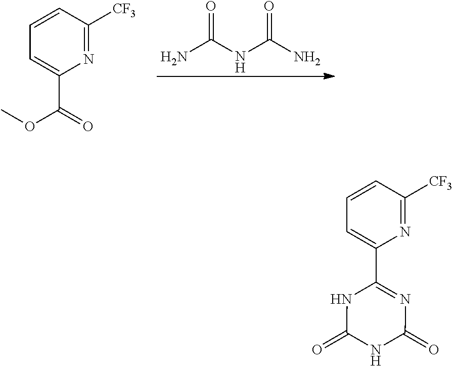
C1=CC([CF3])=NC(C2=NC(=O)NC(=O)N2)=C1.C1=CC([CF3])=NC(C(=O)OC)=C1.NC(NC(N)=O)=O
